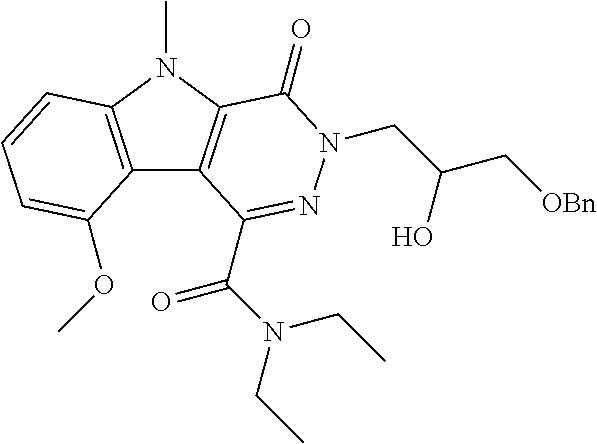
C12=C(N(C)C3=C1C(C(N(CC)CC)=O)=NN(CC(C[OBn])O)C3=O)C=CC=C2OC
